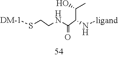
[DM-1]SCCNC(C(N[ligand])C(O)C)=O
